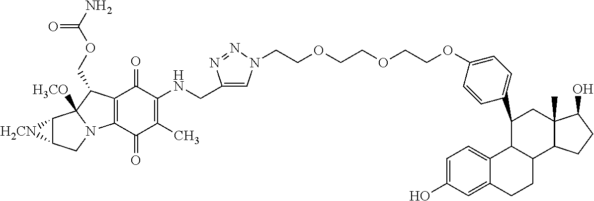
C1=C(O)C=C2C(=C1)C1C(CC2)C2C(C)(CC1C1=CC=C(OCCOCCOCCN3C=C(CNC4=C(C)C(=O)C5=C(C4=O)C(COC(N)=O)C4([H3CO])N5CC5C4[H2CN]5)N=N3)C=C1)C(O)CC2
